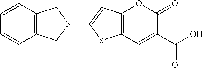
C12=C(C=C(C(O)=O)C(=O)O1)SC(N1CC3=C(C1)C=CC=C3)=C2
